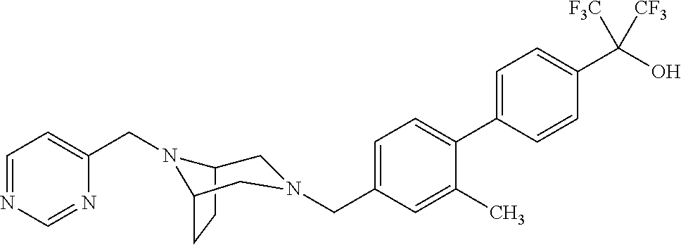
C1=C(C2=CC=C(CN3CC4CCC(N4CC4=CC=NC=N4)C3)C=C2C)C=CC(C(O)([F3C])[CF3])=C1
